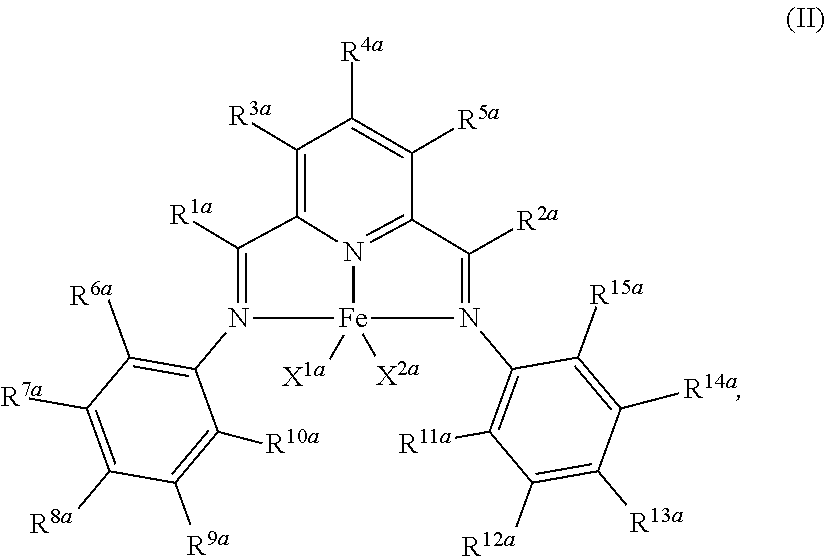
C12=C([R3a])C([R4a])=C([R5a])C3=N1[Fe]([X1a])([X2a])(N(C1=C([R6a])C([R7a])=C([R8a])C([R9a])=C1[R10a])=C2[R1a])N(C1=C([R11a])C([R12a])=C([R13a])C([R14a])=C1[R15a])=C3[R2a]
